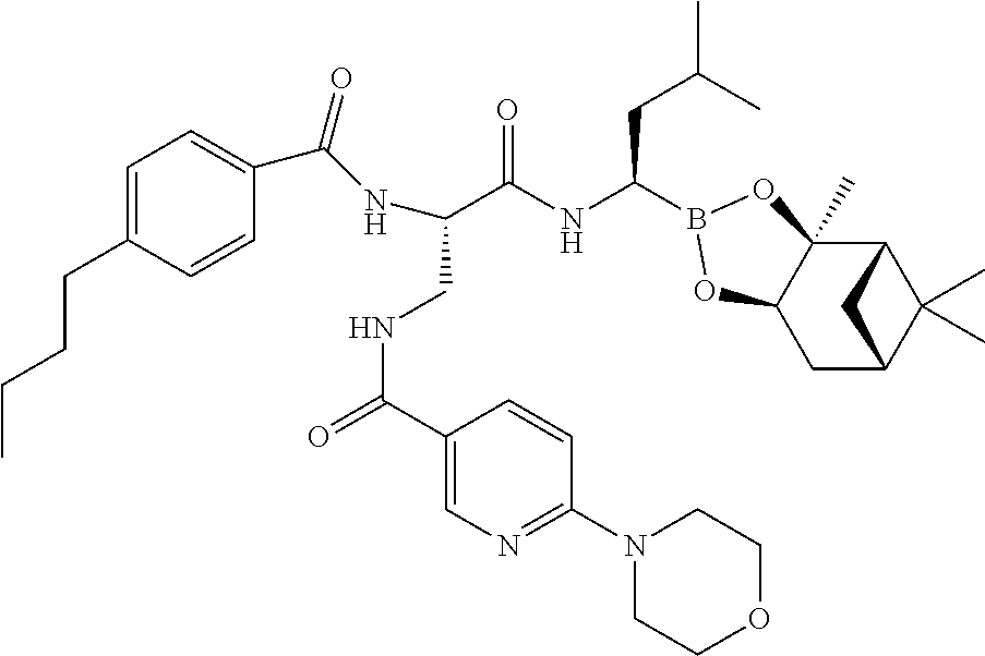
C1=CC(CCCC)=CC=C1C(NC(C(NC(CC(C)C)B1OC2(C)C3C(C)(C)C(CC2O1)C3)=O)CNC(=O)C1=CN=C(N2CCOCC2)C=C1)=O
